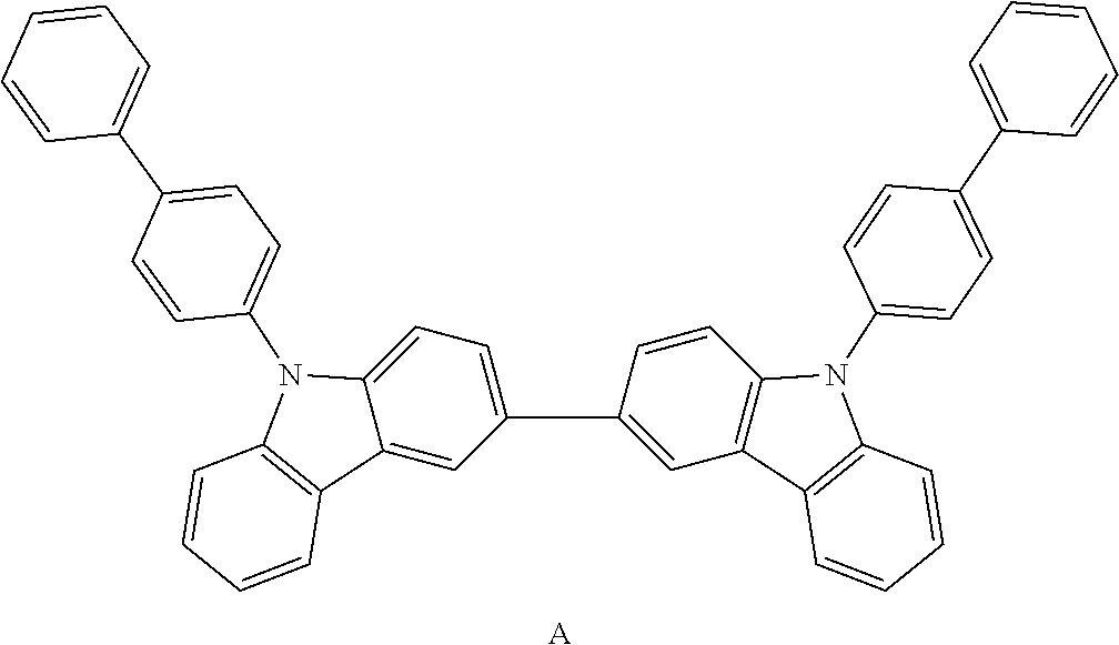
C1(C2=CC3=C(C=C2)N(C2=CC=C(C4=CC=CC=C4)C=C2)C2=C3C=CC=C2)=CC=C2C(=C1)C1=C(N2C2=CC=C(C3=CC=CC=C3)C=C2)C=CC=C1.[A]
